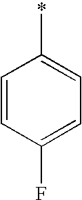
C1=CC(F)=CC=C1*
